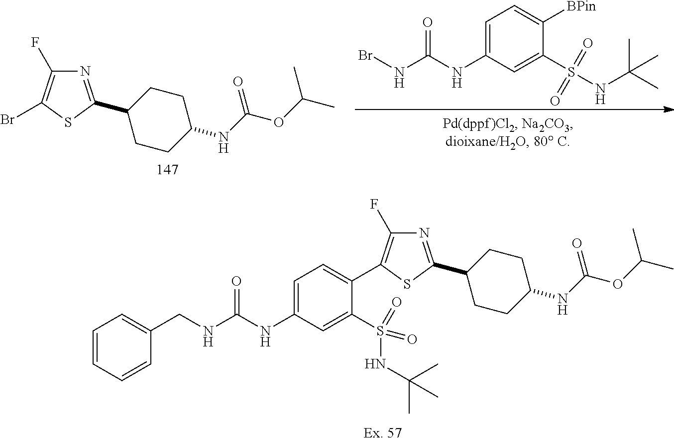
N1=C(C2CCC(NC(OC(C)C)=O)CC2)SC(C2=CC=C(NC(NCC3=CC=CC=C3)=O)C=C2S(=O)(=O)NC(C)(C)C)=C1F.N1=C(C2CCC(NC(OC(C)C)=O)CC2)SC(Br)=C1F.BrNC(NC1=CC=C([BPin])C(S(NC(C)(C)C)(=O)=O)=C1)=O
